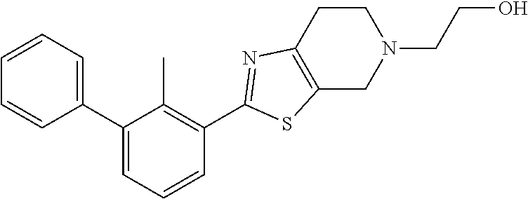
C1=CC=C(C2=CC=CC(C3=NC4=C(CN(CCO)CC4)S3)=C2C)C=C1
